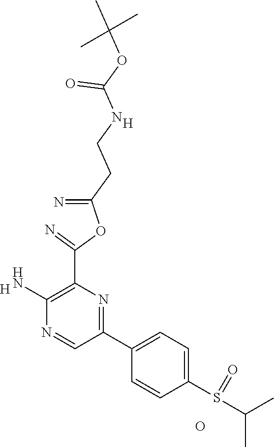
[H].C1(N)=C(C(OC(=N)CCNC(OC(C)(C)C)=O)=N)N=C(C2=CC=C(S(=O)C(C)C)C=C2)C=N1.O.[H]
